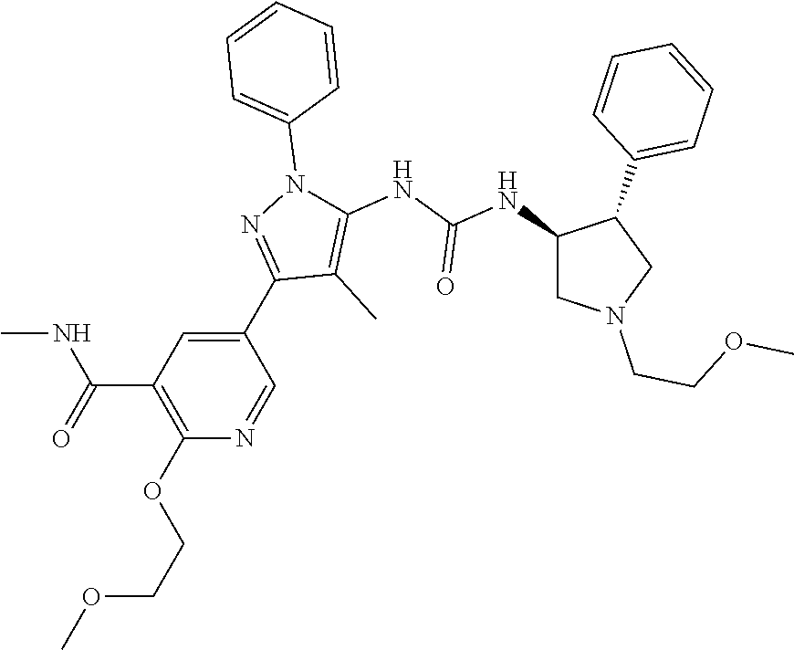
C1N(CCOC)CC(C2=CC=CC=C2)C1NC(NC1=C(C)C(C2=CC(C(=O)NC)=C(OCCOC)N=C2)=NN1C1=CC=CC=C1)=O
